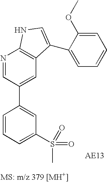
C1=CC=C(S(=O)(=O)C)C=C1C1=CC2=C(N=C1)NC=C2C1=CC=CC=C1OC
